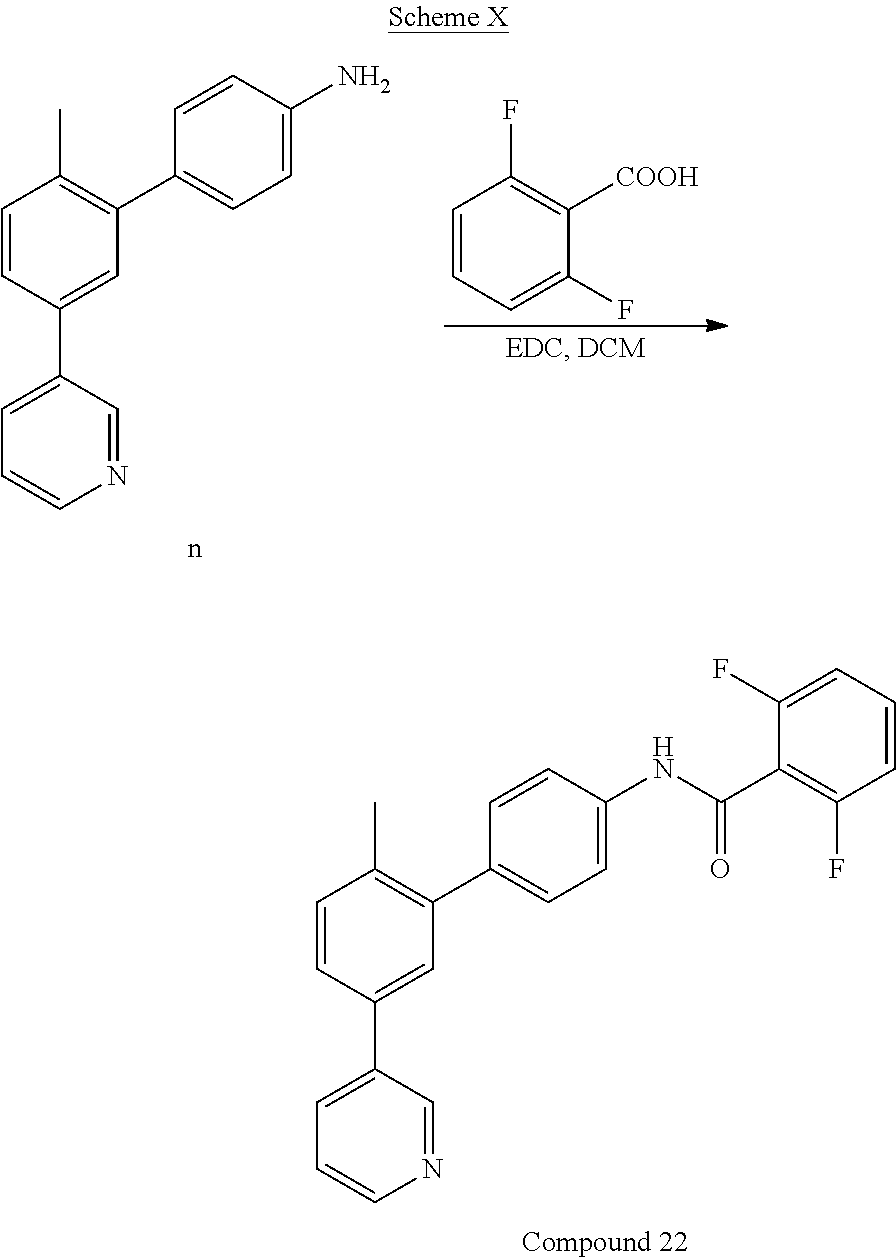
C1=CC(C2=CC=CN=C2)=CC(C2=CC=C(NC(C3=C(F)C=CC=C3F)=O)C=C2)=C1C.C1=CC=C(F)C([COOH])=C1F.C1=CC(C2=CC=CN=C2)=CC(C2=CC=C(N)C=C2)=C1C
